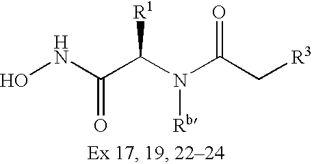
ONC(C(N(C(C[R3])=O)[Rb])[R1])=O
